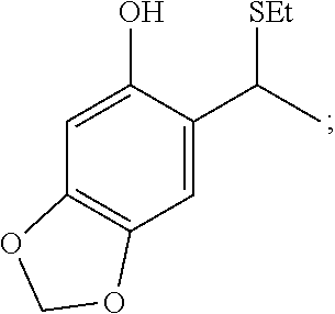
C1(O)=CC2=C(C=C1C(C)[SEt])OCO2
